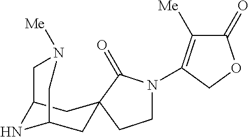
C1N(C2=C([Me])C(=O)OC2)C(=O)C2(C1)CC1NC(C2)CN([Me])C1
